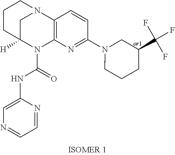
C1CC2([H])CN(C1)C1=C(N2C(=O)NC2=CN=CC=N2)N=C(N2CCCC(C(F)(F)F)C2)C=C1
